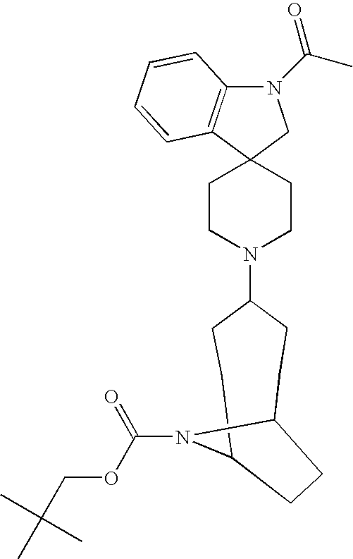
C1CN(C2CCC3N(C(OCC(C)(C)C)=O)C(CC2)CC3)CCC12CN(C(C)=O)C1=C2C=CC=C1
